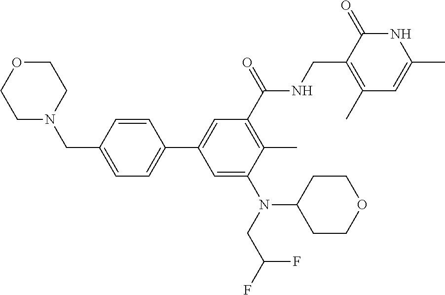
N(C1CCOCC1)(CC(F)F)C1=CC(C2=CC=C(CN3CCOCC3)C=C2)=CC(C(=O)NCC2=C(C)C=C(C)NC2=O)=C1C
